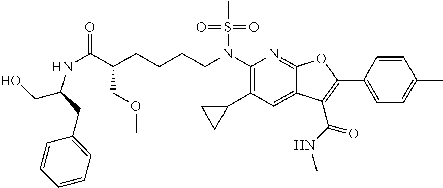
C(CCN(C1=C(C2CC2)C=C2C(=N1)OC(C1=CC=C(C)C=C1)=C2C(NC)=O)S(C)(=O)=O)CC(C(=O)NC(CC1=CC=CC=C1)CO)COC
